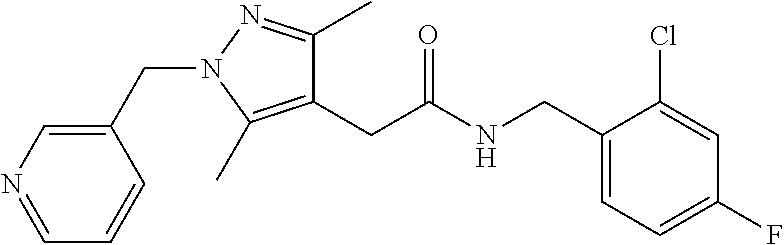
C(N1C(C)=C(CC(NCC2=CC=C(F)C=C2Cl)=O)C(C)=N1)C1=CN=CC=C1
